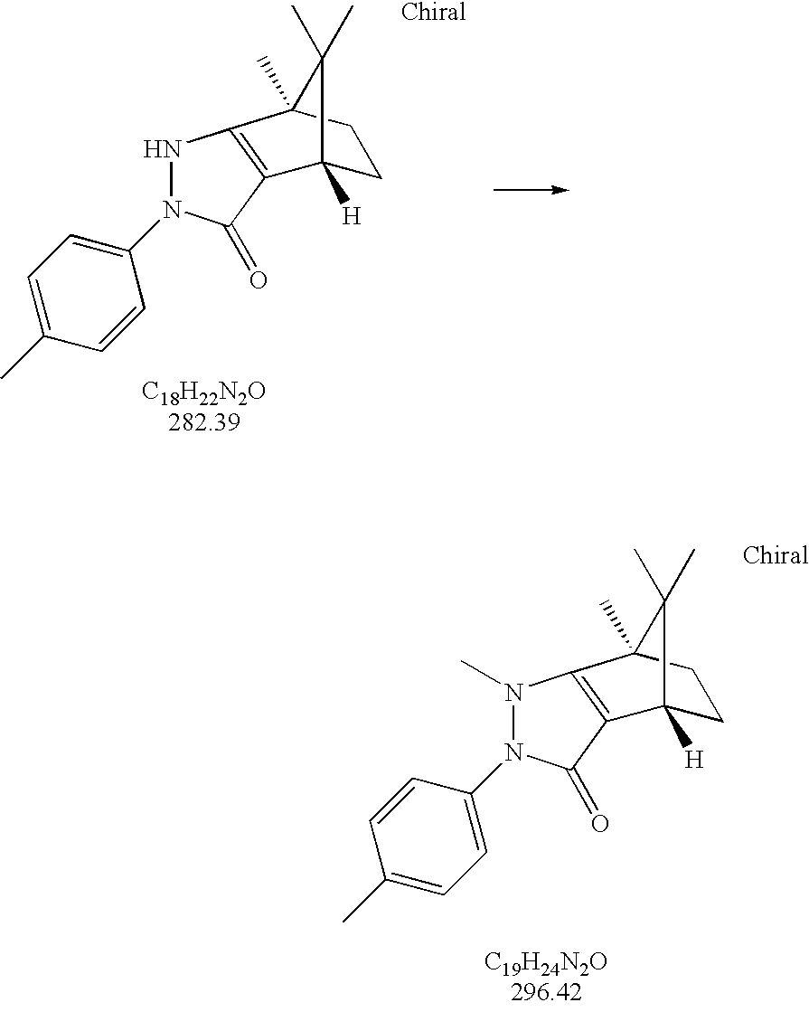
C1C2([H])C(C)(C)C(C)(C1)C1=C2C(=O)N(C2=CC=C(C)C=C2)N1.C1C2([H])C(C)(C)C(C)(C1)C1=C2C(=O)N(C2=CC=C(C)C=C2)N1C
